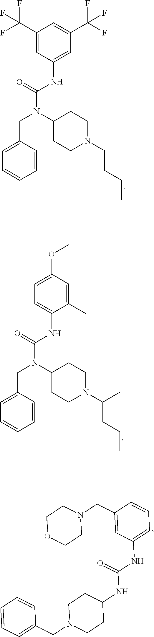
C(N(C(NC1=CC(C(F)(F)F)=CC(C(F)(F)F)=C1)=O)C1CCN(CCCC)CC1)C1=CC=CC=C1.C(N(C(NC1=CC=C(OC)C=C1C)=O)C1CCN(C(CCC)C)CC1)C1=CC=CC=C1.C1OCCN(CC2=CC(NC(NC3CCN(CC4=CC=CC=C4)CC3)=O)=CC=C2)C1
